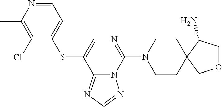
C1CN(C2=NC=C(SC3=CC=NC(C)=C3Cl)C3=NC=NN23)CCC12C(N)COC2
